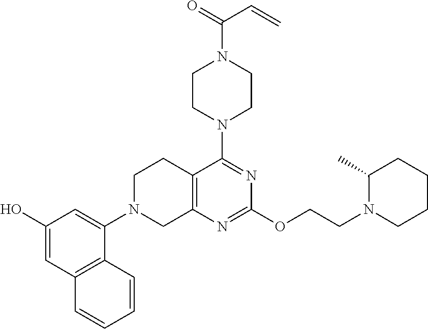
C1(N2CC3=C(CC2)C(N2CCN(C(=O)C=C)CC2)=NC(OCCN2CCCCC2C)=N3)=CC(O)=CC2=C1C=CC=C2
